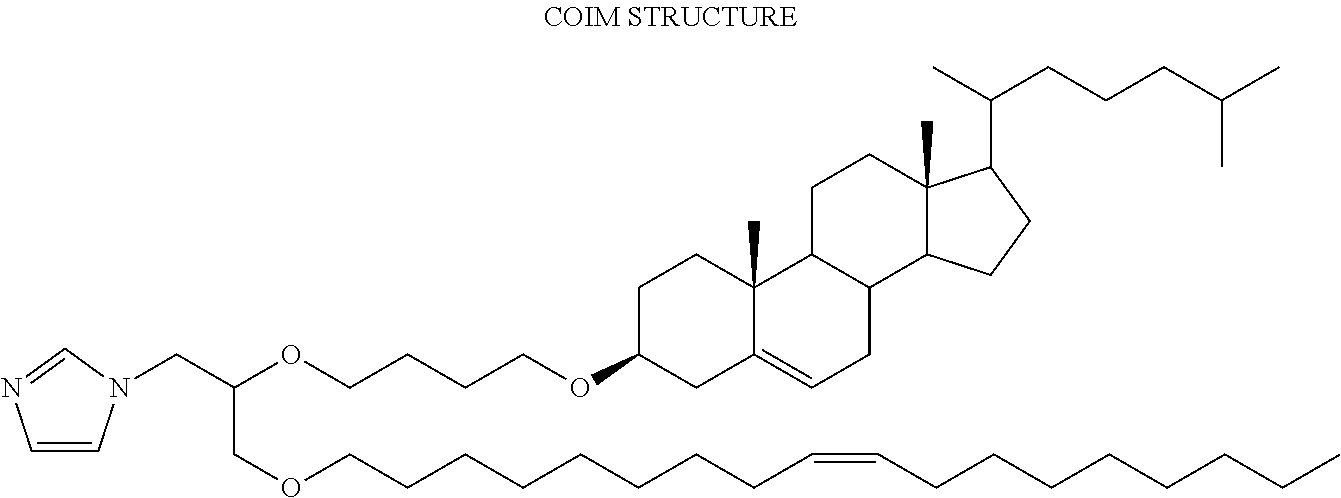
C1=CN(CC(OCCCCOC2CC3=CCC4C(C3(C)CC2)CCC2(C)C4CCC2C(C)CCCC(C)C)COCCCCCCCCC=CCCCCCCCC)C=N1
